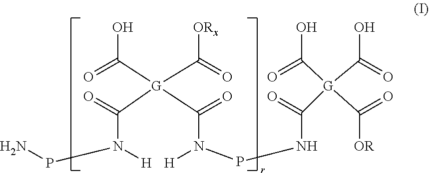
NPN(C(=O)[G](C(O)=O)(C(N([H])PNC(=O)[G](C(O)=O)(C([OR])=O)C(O)=O)=O)C([ORx])=O)[H]
